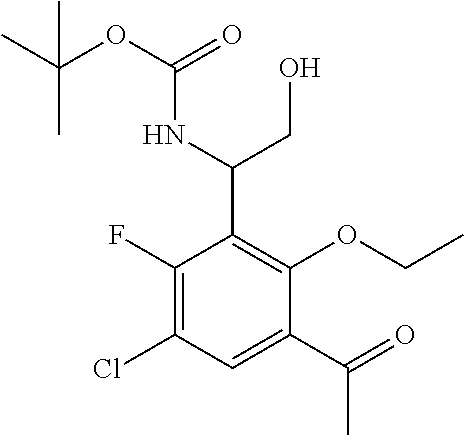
C1(F)=C(Cl)C=C(C(=O)C)C(OCC)=C1C(NC(OC(C)(C)C)=O)CO
